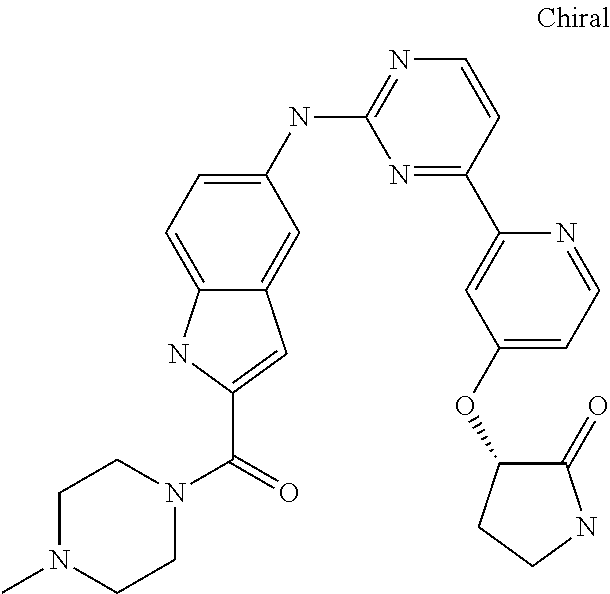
C1(NC2=NC=CC(C3=CC(OC4C(=O)NCC4)=CC=N3)=N2)=CC=C2C(=C1)C=C(C(N1CCN(C)CC1)=O)N2
